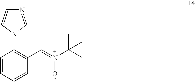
C1=CC=CC(C=N(C(C)(C)C)O)=C1N1C=NC=C1
